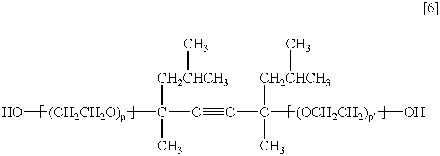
O[(CH2CH2O)p]C(C#CC([(OCH2CH2)p]O)([CH2CHCH3]C)C)([CH2CHCH3]C)C
